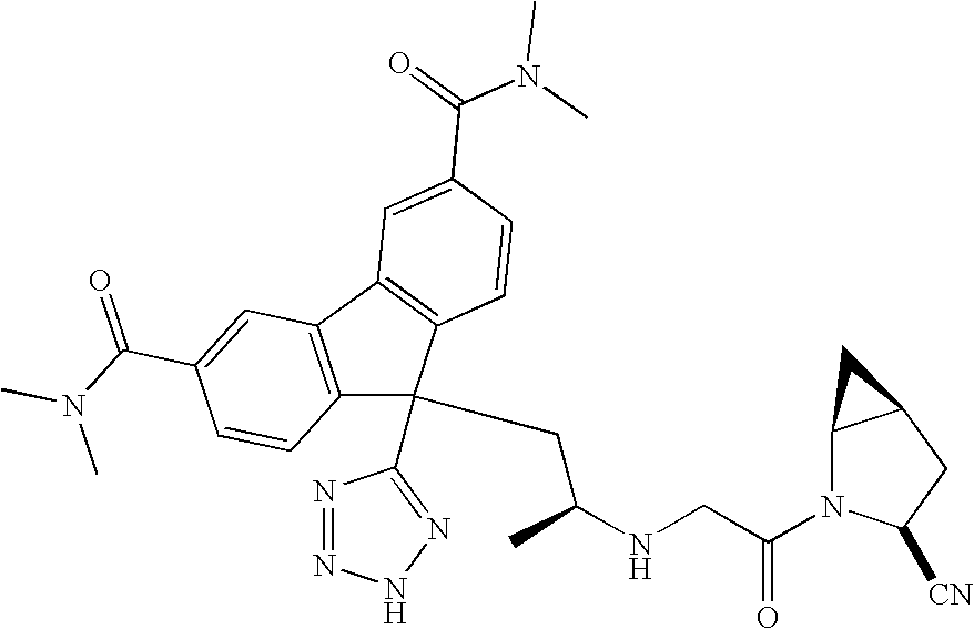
N1=NNN=C1C1(CC(NCC(=O)N2C3C(CC2[CN])C3)C)C2=C(C3=C1C=CC(C(=O)N(C)C)=C3)C=C(C(N(C)C)=O)C=C2
